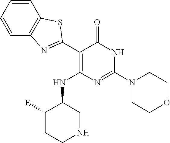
C1=CC=CC2=C1SC(C1=C(NC3C(F)CCNC3)N=C(N3CCOCC3)NC1=O)=N2
